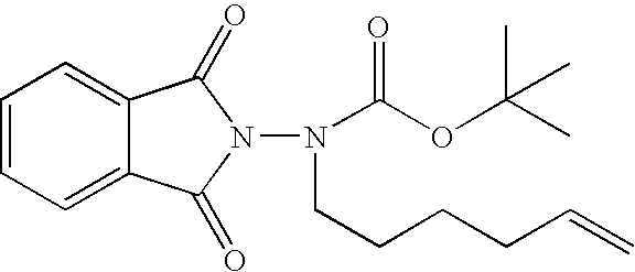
C1=CC=C2C(=C1)C(=O)N(N(C(OC(C)(C)C)=O)CCCCC=C)C2=O
